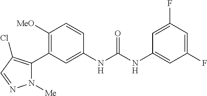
C1([OMe])=C(C2=C(Cl)C=NN2[Me])C=C(NC(=O)NC2=CC(F)=CC(F)=C2)C=C1
